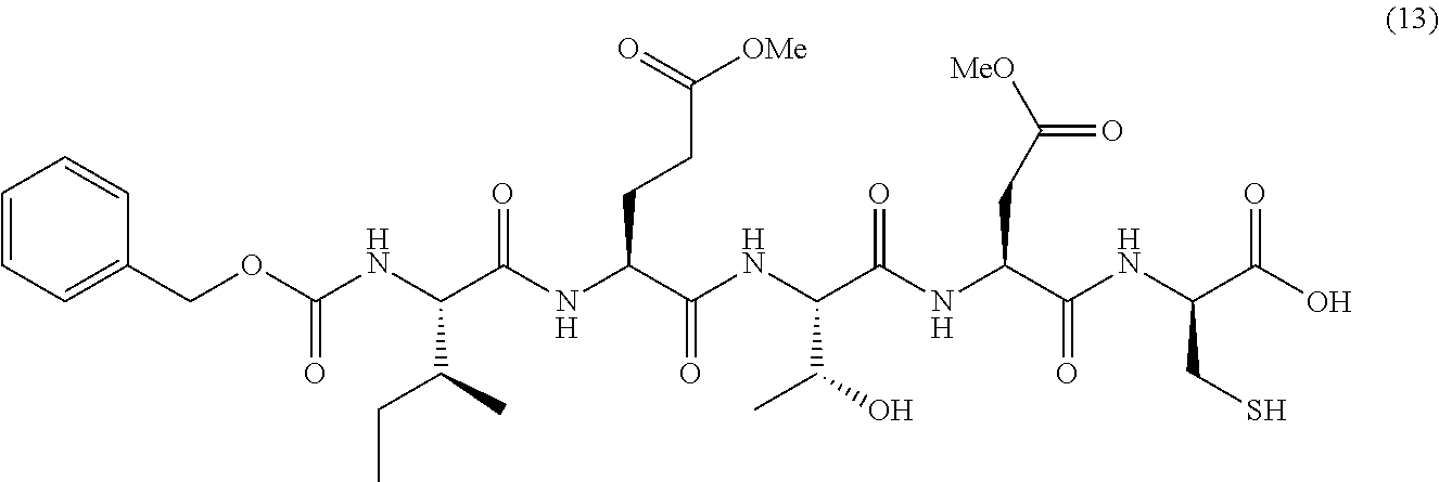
C1=CC=C(COC(NC(C(NC(C(NC(C(NC(C(NC(C(O)=O)CS)=O)CC(=O)[MeO])=O)C(O)C)=O)CCC([OMe])=O)=O)C(C)CC)=O)C=C1
